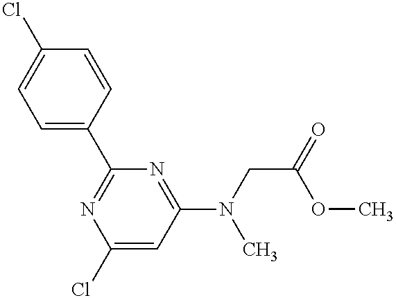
C1=C(C2=NC(Cl)=CC(N(CC(=O)OC)C)=N2)C=CC(Cl)=C1
